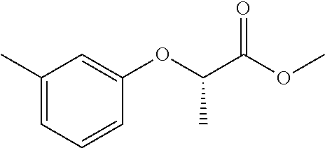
C1(C)=CC=CC(OC(C(OC)=O)C)=C1
